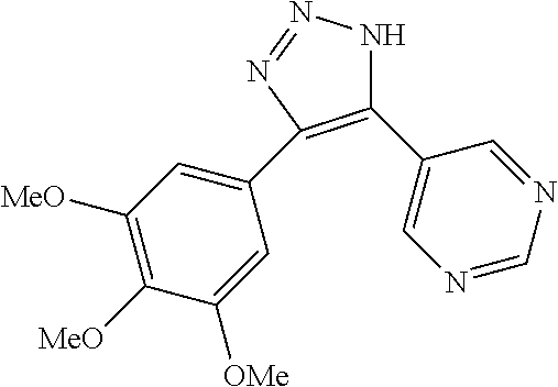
C1(C2=CN=CN=C2)=C(C2=CC([MeO])=C([MeO])C([OMe])=C2)N=NN1
